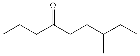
C(CC(CCC(CC)C)=O)C
